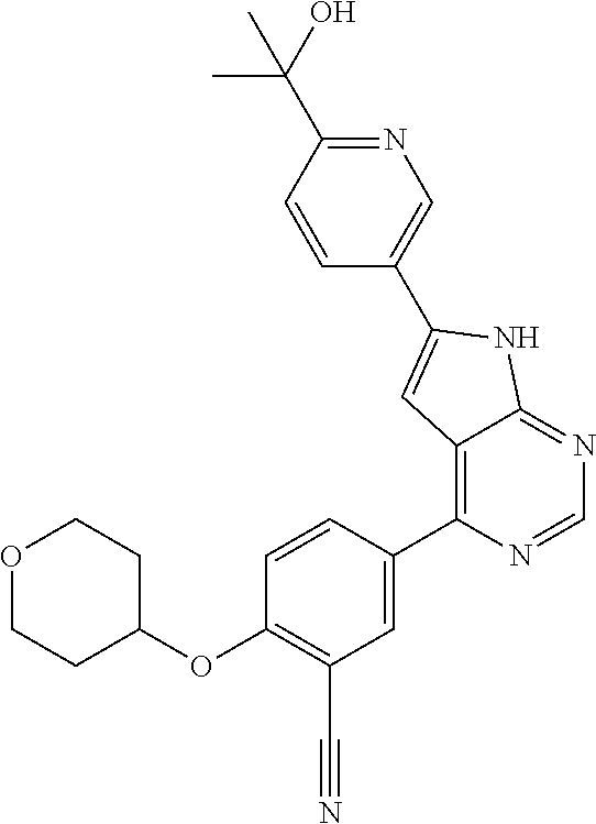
C1(C2=CC3=C(C4=CC(C#N)=C(OC5CCOCC5)C=C4)N=CN=C3N2)=CN=C(C(C)(O)C)C=C1
